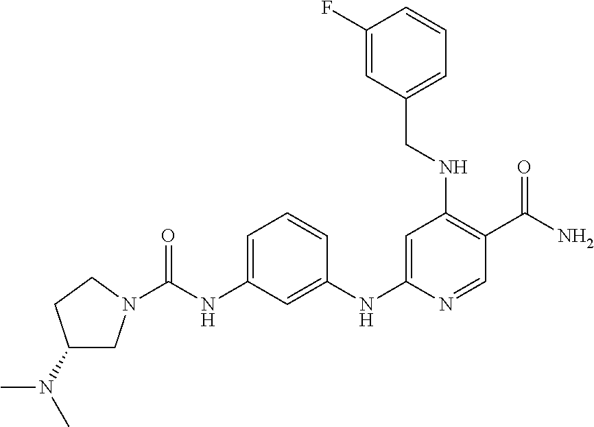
C(=O)(NC1=CC=CC(NC2=CC(NCC3=CC=CC(F)=C3)=C(C(N)=O)C=N2)=C1)N1CC(N(C)C)CC1
